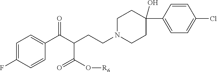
C1=C(F)C=CC(C(C(CCN2CCC(C3=CC=C(Cl)C=C3)(O)CC2)C(O[R6])=O)=O)=C1
